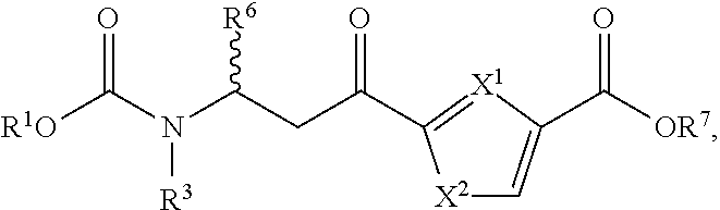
O=C(N(C(CC(=O)C1=[X1]C(C([OR7])=O)=C[X2]1)[R6])[R3])[R1O]
